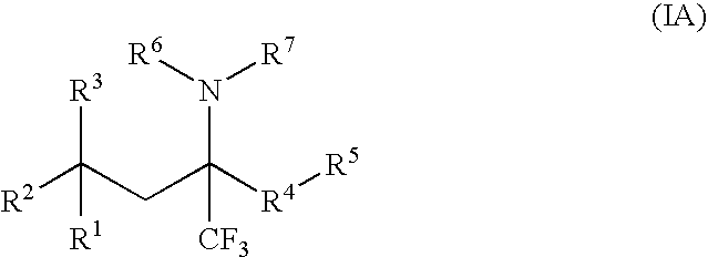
[R2]C(CC([R4][R5])([CF3])N([R7])[R6])([R3])[R1]
